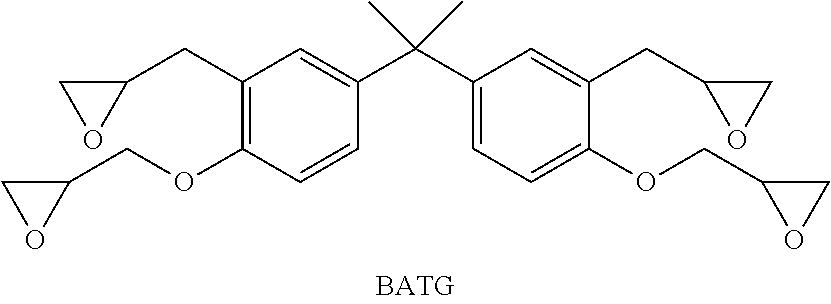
C1(CC2CO2)=C(OCC2CO2)C=CC(C(C2=CC=C(OCC3CO3)C(CC3CO3)=C2)(C)C)=C1
